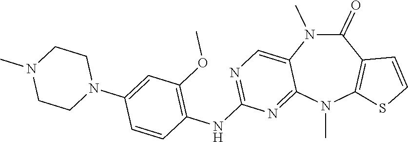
N1(C)C(=O)C2=C(N(C)C3=NC(NC4=C(OC)C=C(N5CCN(C)CC5)C=C4)=NC=C13)SC=C2
